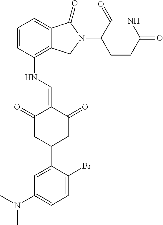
C1(NC=C2C(=O)CC(C3=CC(N(C)C)=CC=C3Br)CC2=O)=C2C(=CC=C1)C(=O)N(C1C(=O)NC(=O)CC1)C2
